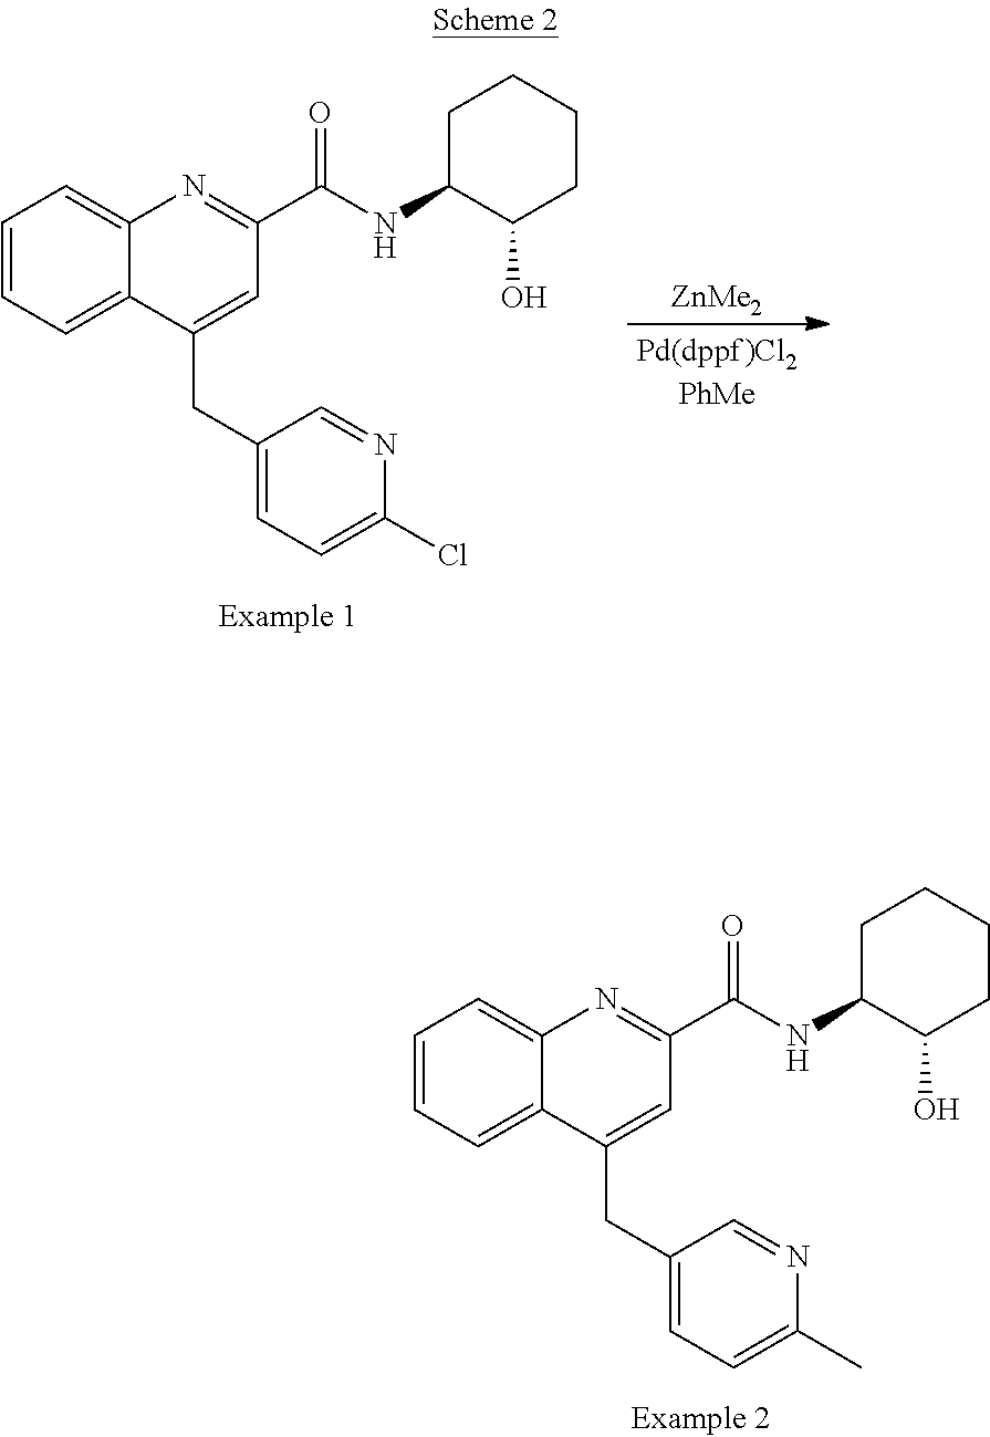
C1=CC=C2C(=C1)N=C(C(NC1CCCCC1O)=O)C=C2CC1=CC=C(C)N=C1.C1=CC=C2C(=C1)N=C(C(NC1CCCCC1O)=O)C=C2CC1=CC=C(Cl)N=C1.[ZnMe2]
